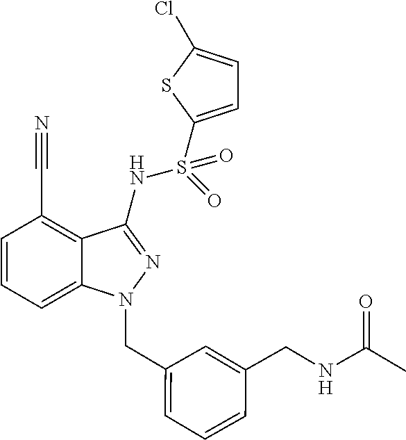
N(S(=O)(C1=CC=C(Cl)S1)=O)C1=NN(CC2=CC=CC(CNC(C)=O)=C2)C2=CC=CC(C#N)=C21
